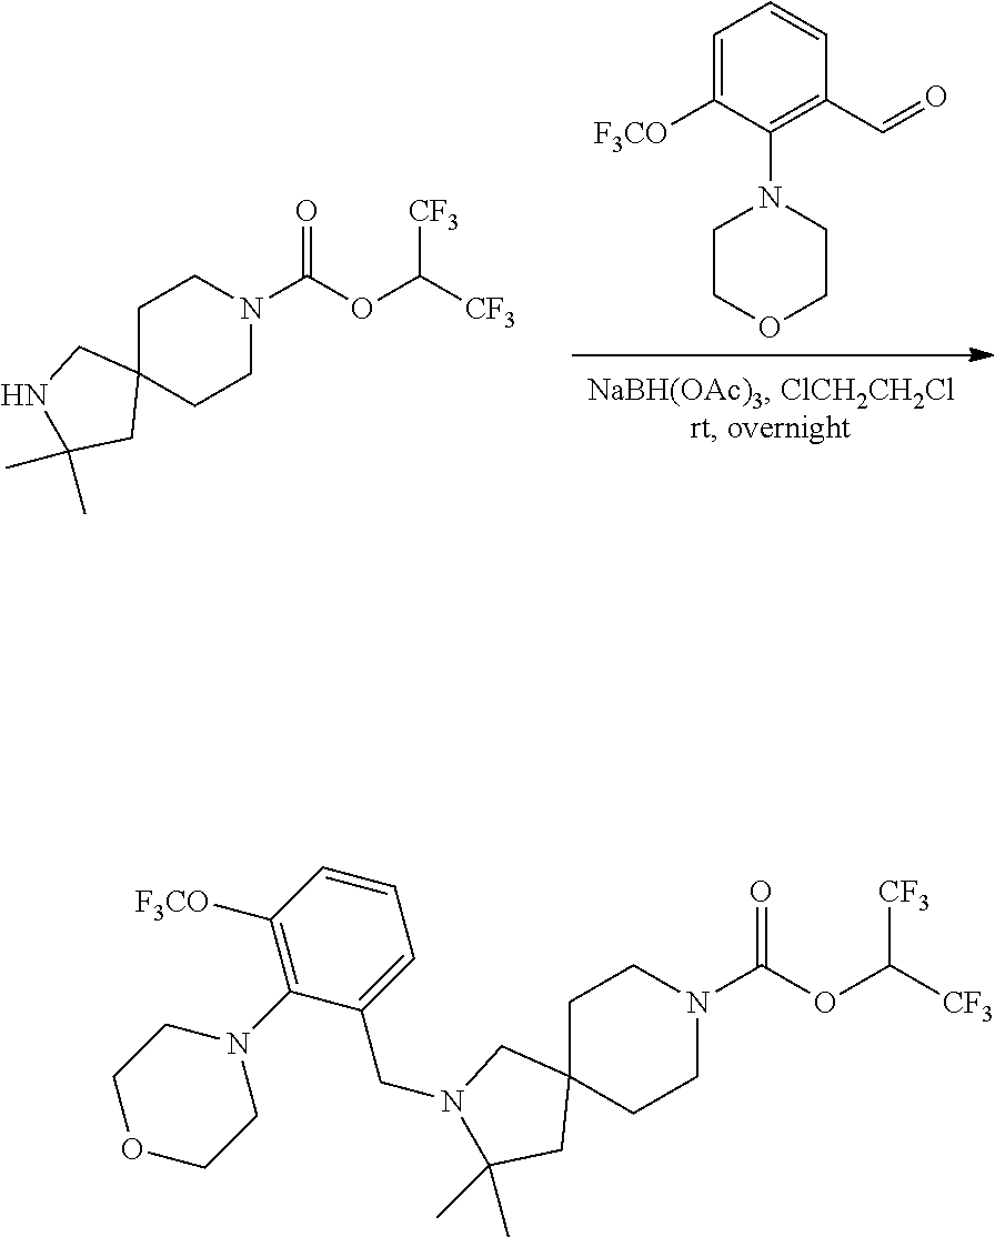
C1=C([F3CO])C(N2CCOCC2)=C(C=O)C=C1.C1CC2(CCN1C(OC([CF3])[CF3])=O)CNC(C)(C)C2.C1CC2(CCN1C(OC([CF3])[CF3])=O)CN(CC1=CC=CC([F3CO])=C1N1CCOCC1)C(C)(C)C2
